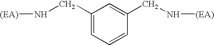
C1(CN[(EA)])=CC=CC(CN[(EA)])=C1
